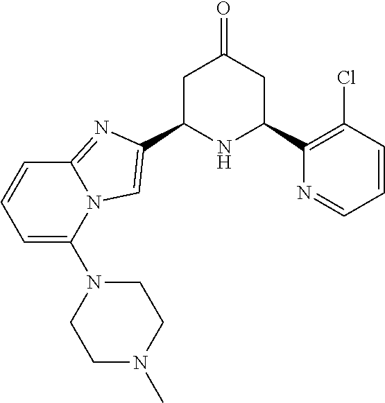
C1C(C2=CN3C(=N2)C=CC=C3N2CCN(C)CC2)NC(C2=C(Cl)C=CC=N2)CC1=O
